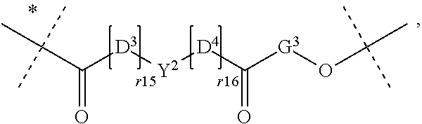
C(C([D3][Y2][D4]C([G3]OC(C)(C)C)=O)=O)(C)(C)C
